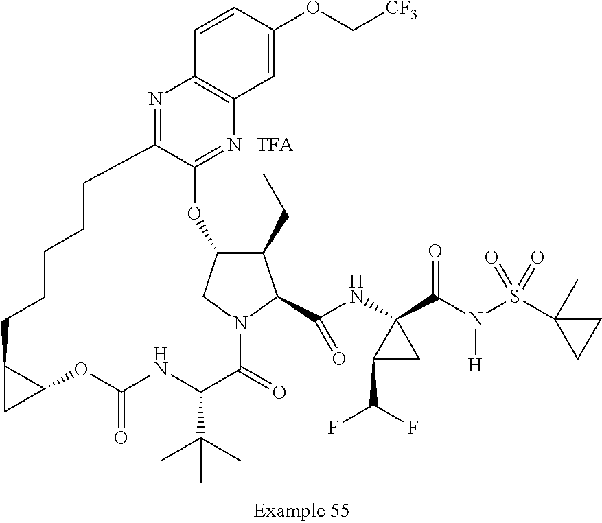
O1C(=O)NC(C(C)(C)C)C(=O)N2CC(C(CC)C2C(NC2(C(N(S(=O)(=O)C3(C)CC3)[H])=O)C(C(F)F)C2)=O)OC2=NC3=C(N=C2CCCCCC2C1C2)C=CC(OC[CF3])=C3.[TFA]
